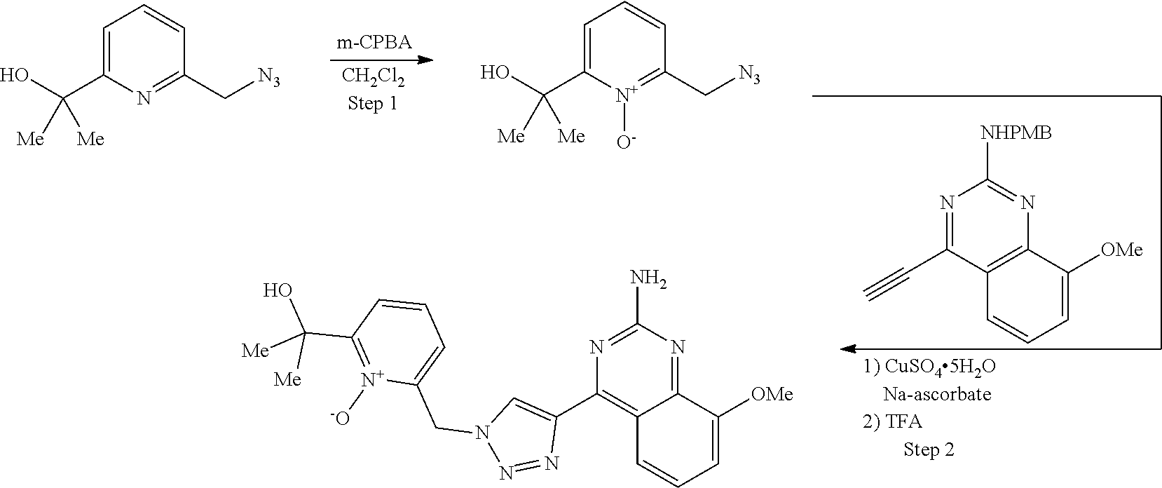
N1=C(C#C)C2=C(N=C1[NHPMB])C([OMe])=CC=C2.C1=C(C(O)([Me])[Me])N=C(C[N3])C=C1.N1=C(N)N=C2C(=C1C1=CN(CC3=CC=CC(C([Me])(O)[Me])=[N+]3[-O])N=N1)C=CC=C2[OMe].C1=C(C(O)([Me])[Me])[N+]([O-])=C(C[N3])C=C1
